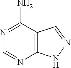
C1=NC2=C(C(N)=N1)C=NN2
